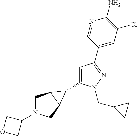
C1(C2C3CN(C4COC4)CC32)=CC(C2=CC(Cl)=C(N)N=C2)=NN1CC1CC1
